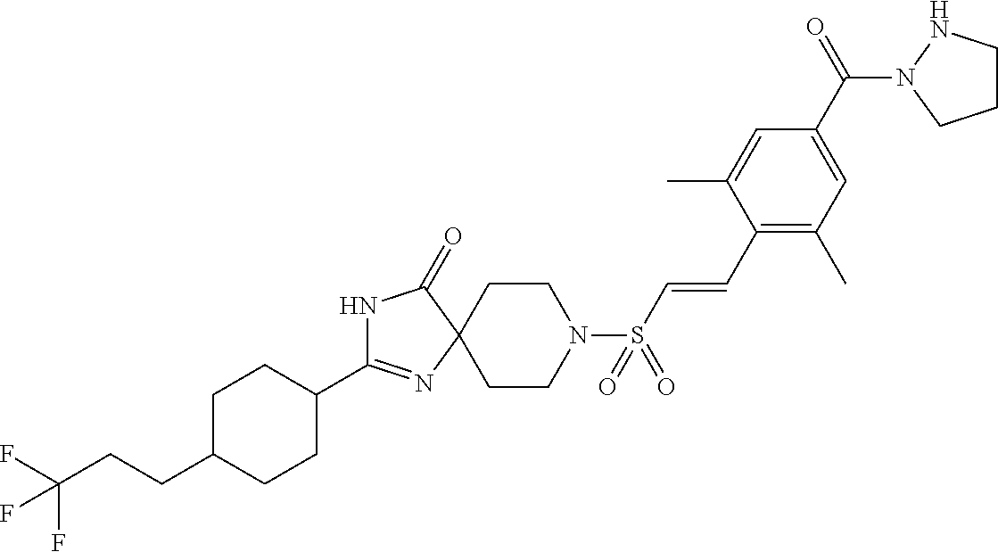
C1C(CCC(F)(F)F)CCC(C2=NC3(C(=O)N2)CCN(S(C=CC2=C(C)C=C(C(=O)N4NCCC4)C=C2C)(=O)=O)CC3)C1
